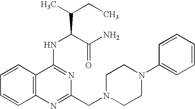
C1=CC2=C(C=C1)N=C(CN1CCN(C3=CC=CC=C3)CC1)N=C2NC(C(CC)C)C(N)=O
